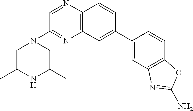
C12=C(C=C(C3=CC4=C(C=C3)OC(N)=N4)C=C1)N=C(N1CC(C)NC(C)C1)C=N2
